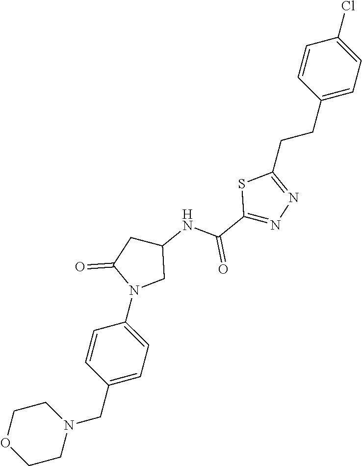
C1=CC(CCC2=NN=C(C(NC3CC(=O)N(C4=CC=C(CN5CCOCC5)C=C4)C3)=O)S2)=CC=C1Cl
